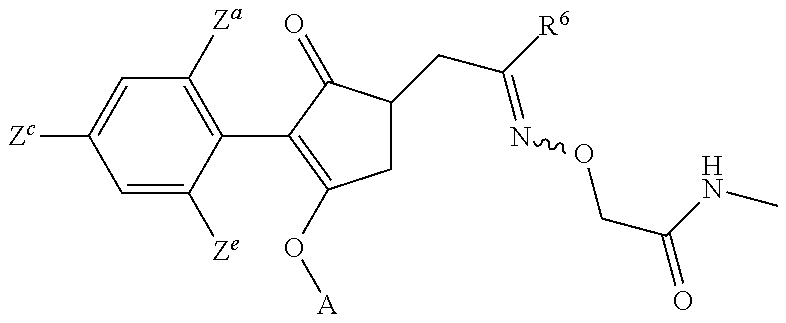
C1=C([Ze])C(C2=C(O[A])CC(CC([R6])=NOCC(=O)NC)C2=O)=C([Za])C=C1[Zc]
